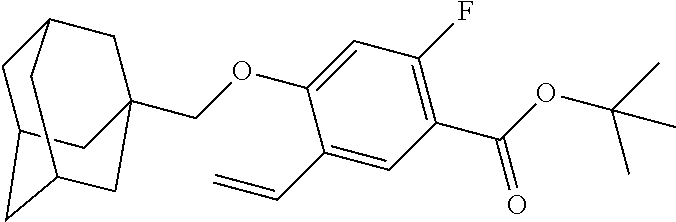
C(OC1=CC(F)=C(C(=O)OC(C)(C)C)C=C1C=C)C12CC3CC(CC(C1)C3)C2
